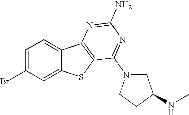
C1=C(Br)C=C2C(=C1)C1=C(S2)C(N2CC(NC)CC2)=NC(N)=N1
